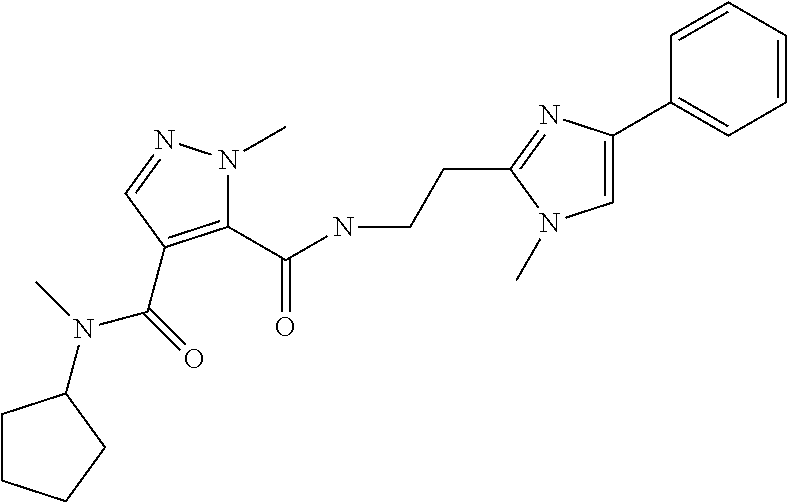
C1=CC=CC(C2=CN(C)C(CCNC(=O)C3=C(C(=O)N(C)C4CCCC4)C=NN3C)=N2)=C1
